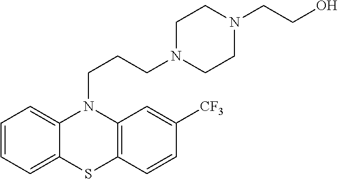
C12=CC=CC=C1SC1=C(N2CCCN2CCN(CCO)CC2)C=C([CF3])C=C1
